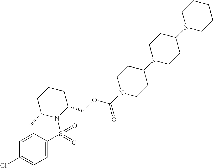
C1=C(S(N2C(COC(N3CCC(N4CCC(N5CCCCC5)CC4)CC3)=O)CCCC2C)(=O)=O)C=CC(Cl)=C1
